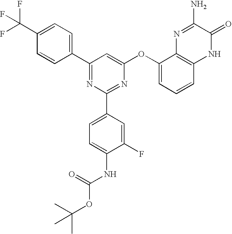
C1(C(F)(F)F)=CC=C(C2=NC(C3=CC=C(NC(OC(C)(C)C)=O)C(F)=C3)=NC(OC3=CC=CC4=C3N=C(N)C(=O)N4)=C2)C=C1
